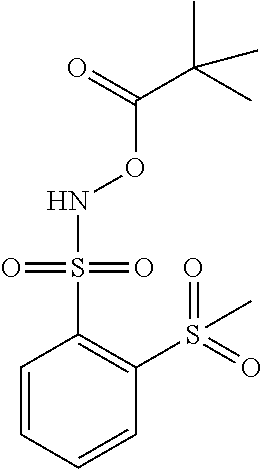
C1=CC=CC(S(=O)(=O)C)=C1S(=O)(=O)NOC(C(C)(C)C)=O
